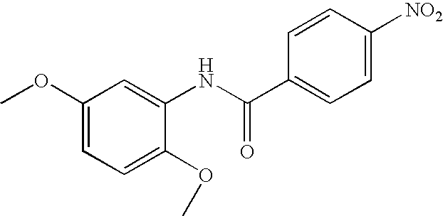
C1(OC)=CC=C(OC)C(NC(C2=CC=C([NO2])C=C2)=O)=C1
